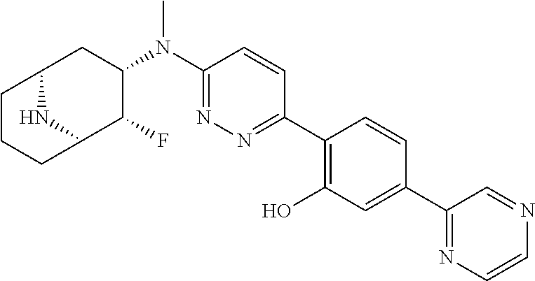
C1(N(C2CC3CCCC(C2F)N3)C)=NN=C(C2=C(O)C=C(C3=NC=CN=C3)C=C2)C=C1
